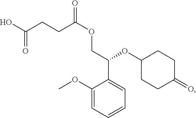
C1(OC)=CC=CC=C1C(COC(=O)CCC(O)=O)OC1CCC(=O)CC1
